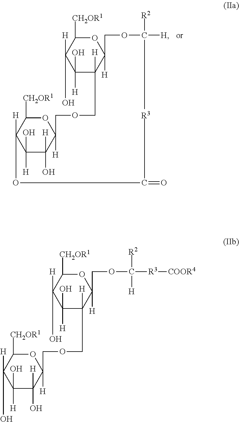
C1(O)([H])C(O)([H])C([H])(O)C([H])(COCC2([H])C(O)([H])C(O)([H])C([CH2OR1])OC2([H])COC([R3][COOR4])([R2])[H])OC1[CH2OR1].C12([H])C(O)([H])C([H])(O)C([H])(OC1[CH2OR1])COCC1([H])C(O)([H])C(O)([H])C([CH2OR1])OC1([H])COC([H])([R2])[R3]C(=O)O2
